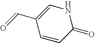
C1(C=O)=CNC(=O)C=C1
